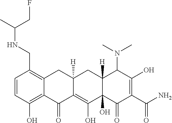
C1=CC(O)=C2C(=C1CNC(CF)C)CC1([H])C(=C(O)C3(O)C([H])(C1)C(N(C)C)C(O)=C(C(N)=O)C3=O)C2=O
